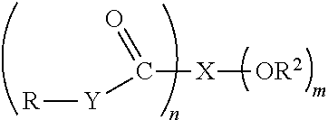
[R][Y]C([X][OR2])=O
